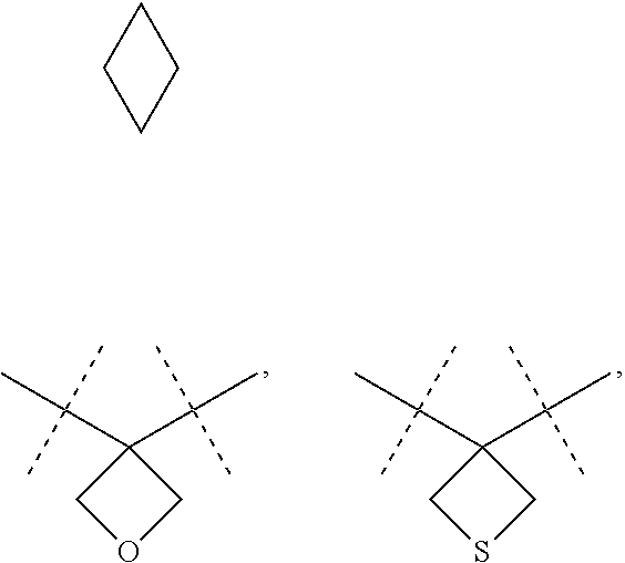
C1(C(C)(C)C)(C(C)(C)C)COC1.C1(C(C)(C)C)(C(C)(C)C)CSC1.C1CCC1
